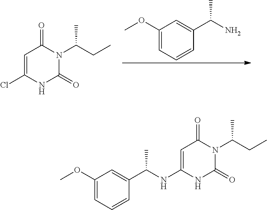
C1(OC)=CC=CC(C(N)C)=C1.C1=C(Cl)NC(=O)N(C(CC)C)C1=O.C1(OC)=CC=CC(C(C)NC2=CC(=O)N(C(CC)C)C(=O)N2)=C1
